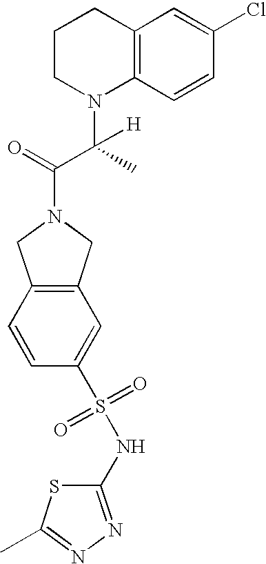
C1=CC(S(NC2=NN=C(C)S2)(=O)=O)=CC2=C1CN(C(=O)C(C)(N1C3=C(CCC1)C=C(Cl)C=C3)[H])C2
